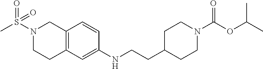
O=S(N1CCC2=C(C1)C=CC(NCCC1CCN(C(OC(C)C)=O)CC1)=C2)(C)=O
